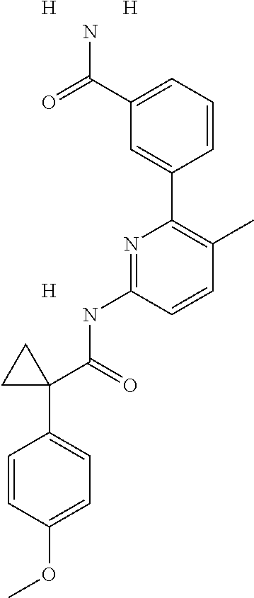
C1(C(=O)N)=CC=CC(C2=C(C)C=CC(NC(=O)C3(C4=CC=C(OC)C=C4)CC3)=N2)=C1.[H].[H].[H]
